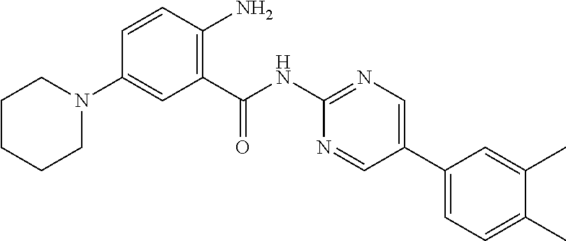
C1(C(NC2=NC=C(C3=CC=C(C)C(C)=C3)C=N2)=O)=C(N)C=CC(N2CCCCC2)=C1
